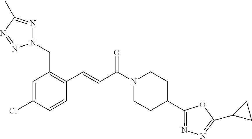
N1(CC2=C(C=CC(N3CCC(C4=NN=C(C5CC5)O4)CC3)=O)C=CC(Cl)=C2)N=C(C)N=N1
